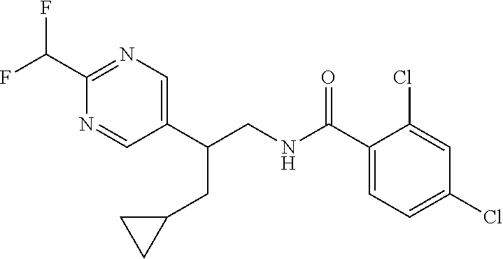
C1(C(CNC(C2=CC=C(Cl)C=C2Cl)=O)CC2CC2)=CN=C(C(F)F)N=C1
